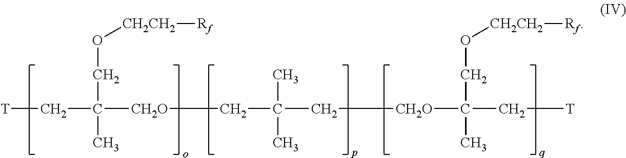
[T]CC(CO[CH2CH2][Rf])([CH2O]CC(C)(C)C[CH2O]C(C)(CO[CH2CH2][Rf])C[T])C
